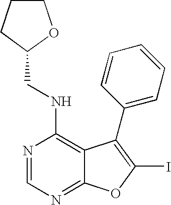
C(NC1=C2C(=NC=N1)OC(I)=C2C1=CC=CC=C1)C1OCCC1
